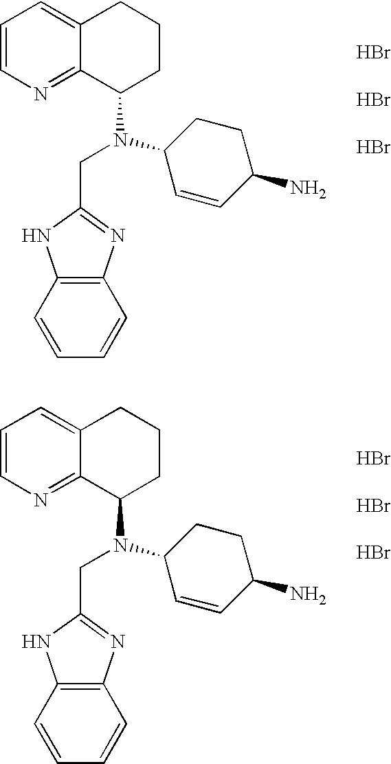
C1=CN=C2C(=C1)CCCC2N(C1C=CC(N)CC1)CC1=NC2=C(N1)C=CC=C2.C1=CN=C2C(=C1)CCCC2N(C1C=CC(N)CC1)CC1=NC2=C(N1)C=CC=C2
